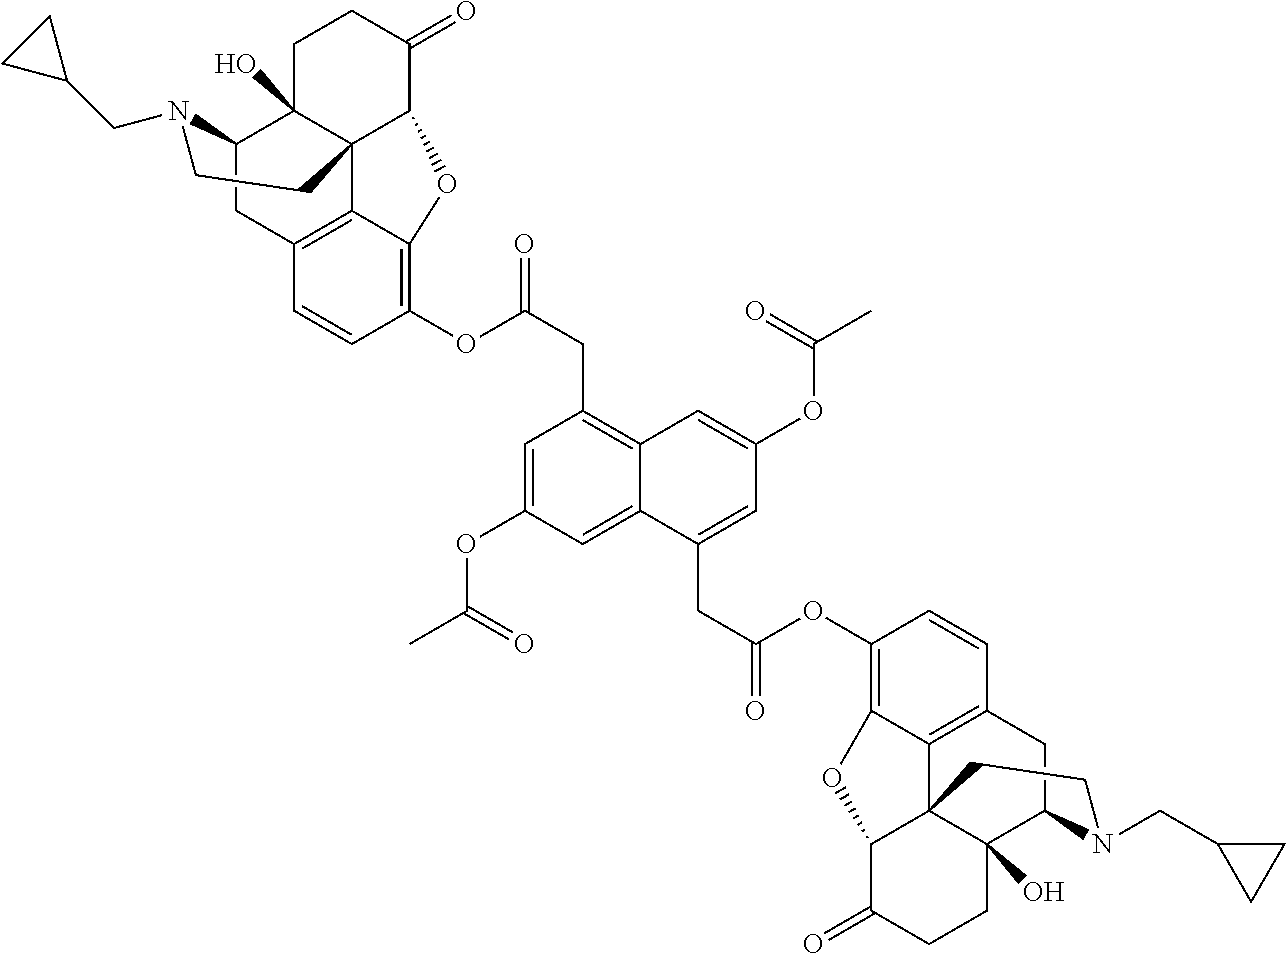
C12CC3=C4C5(C1(O)CCC(=O)C5OC4=C(OC(CC1=C4C(=CC(OC(C)=O)=C1)C(CC(OC1=C5C6=C(C=C1)CC1C7(O)C6(C(C(=O)CC7)O5)CCN1CC1CC1)=O)=CC(OC(C)=O)=C4)=O)C=C3)CCN2CC1CC1
